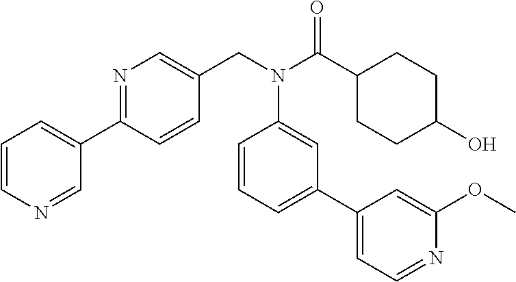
C1=CN=CC(C2=NC=C(CN(C(C3CCC(O)CC3)=O)C3=CC(C4=CC=NC(OC)=C4)=CC=C3)C=C2)=C1
